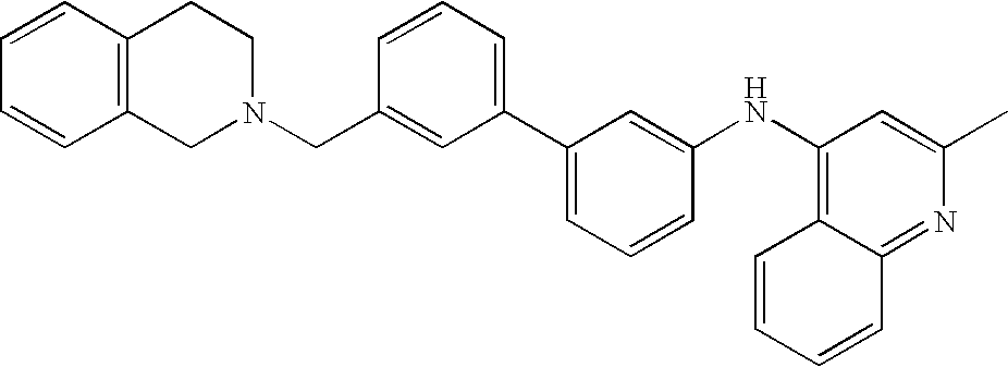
C1(NC2=C3C(=NC(C)=C2)C=CC=C3)=CC(C2=CC=CC(CN3CC4=C(CC3)C=CC=C4)=C2)=CC=C1
